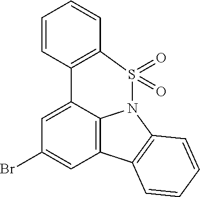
C1=C2C3=C(C=C1Br)C1=C(N3S(=O)(=O)C3=C2C=CC=C3)C=CC=C1
